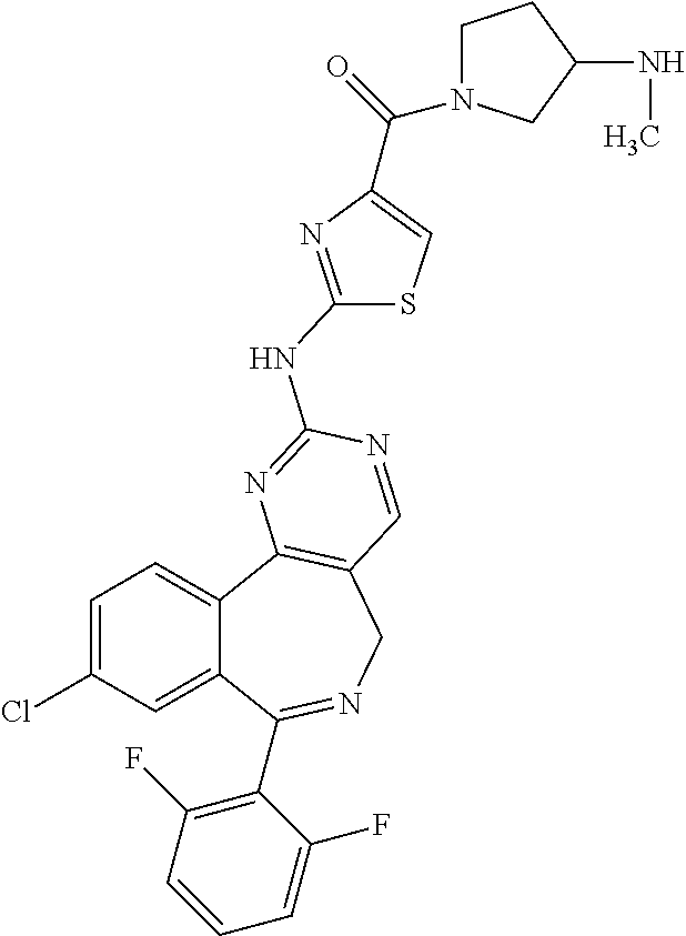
C1=C(Cl)C=C2C(=C1)C1=C(CN=C2C2=C(F)C=CC=C2F)C=NC(NC2=NC(C(=O)N3CCC(NC)C3)=CS2)=N1
